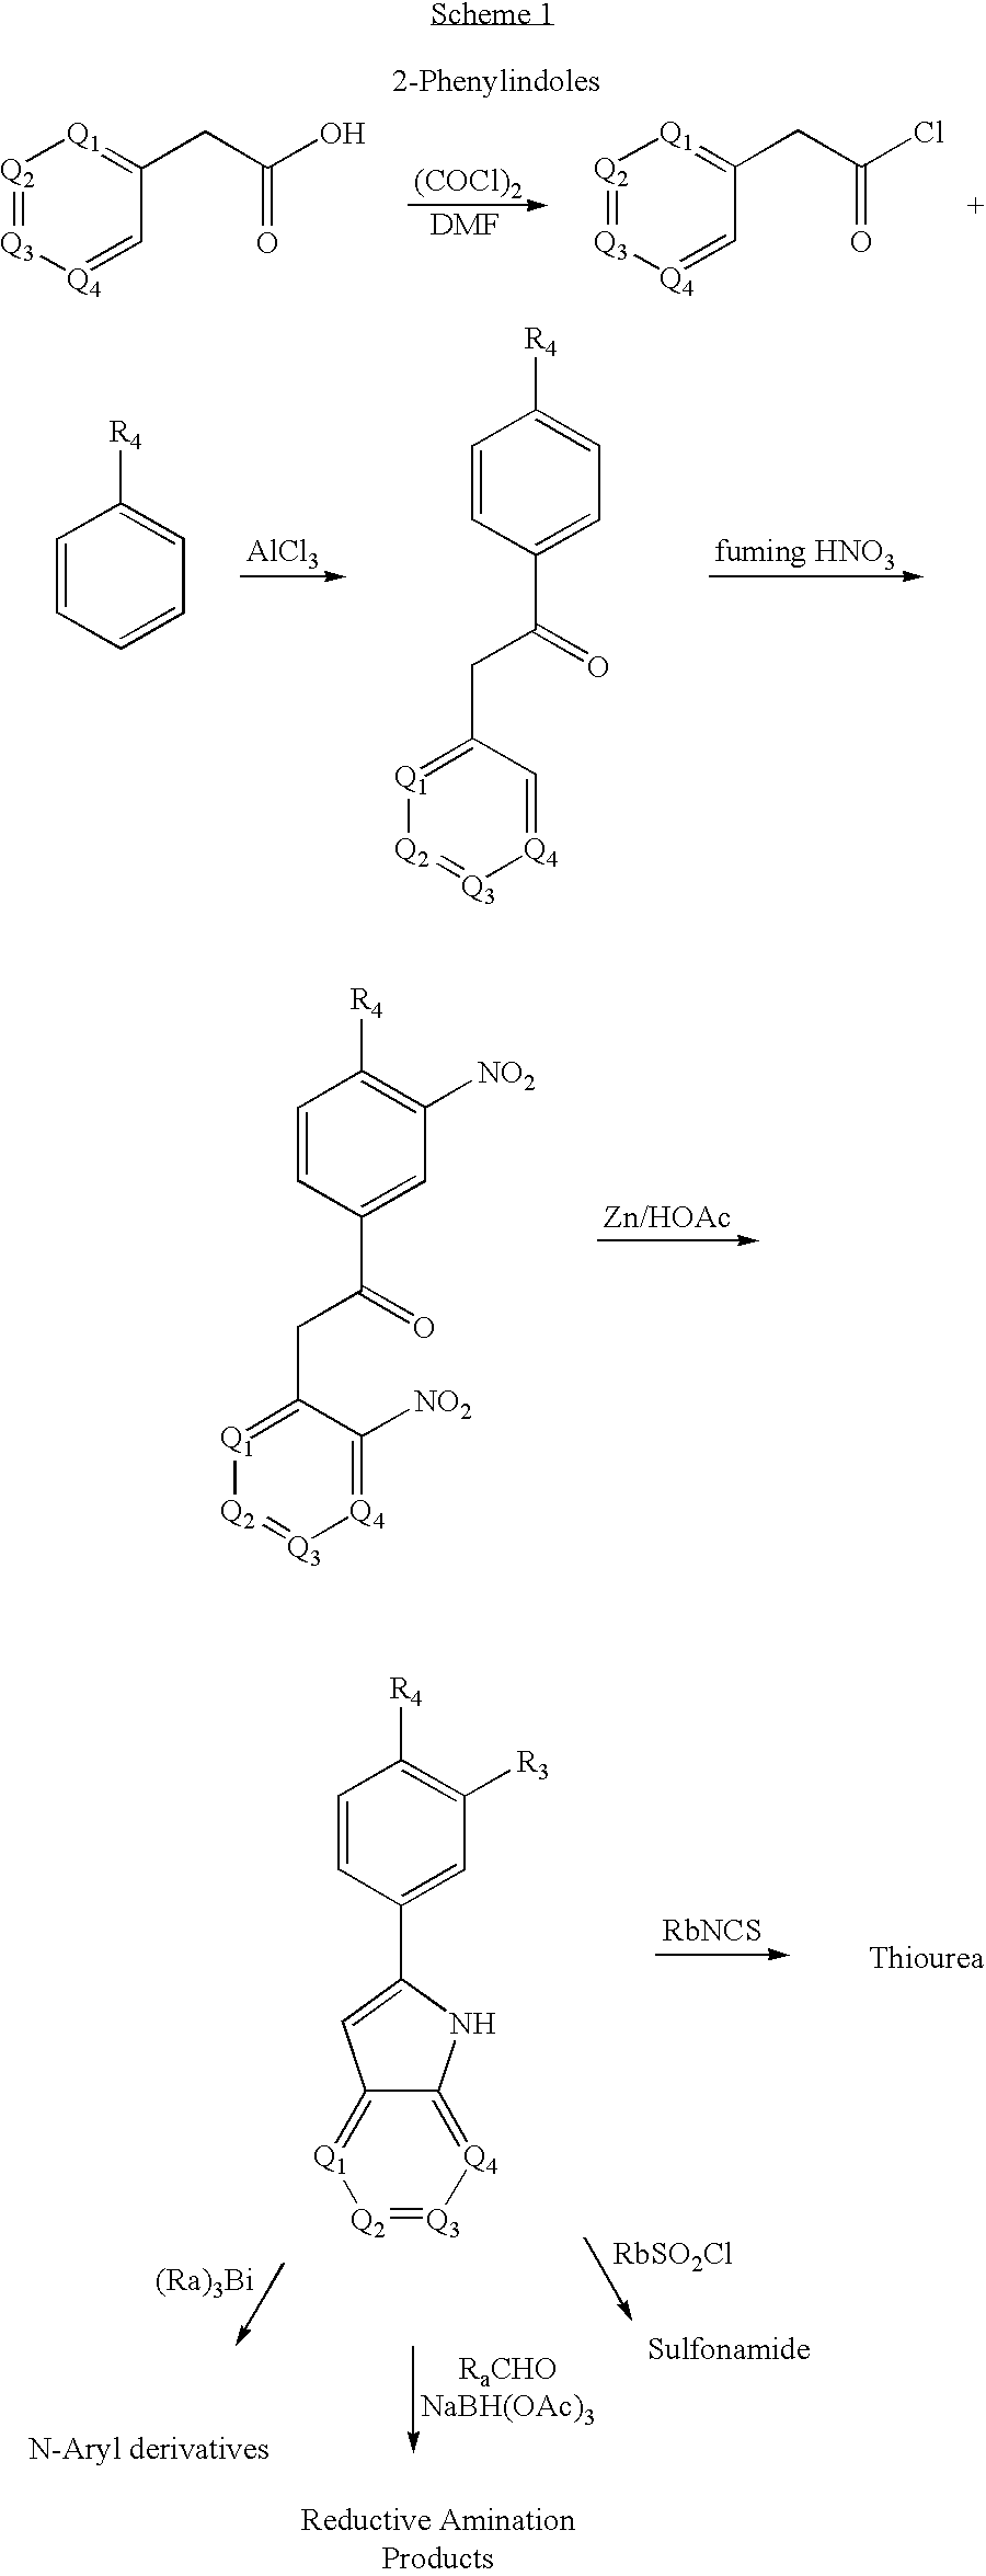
C1=CC=CC=C1[R4].[AlCl3].C1=CC(C(=O)CC2=[Q1][Q2]=[Q3][Q4]=C2)=CC=C1[R4].C1=CC(C(=O)CC2=[Q1][Q2]=[Q3][Q4]=C2[NO2])=CC([NO2])=C1[R4].C1=CC(C2=CC3=[Q1][Q2]=[Q3][Q4]=C3N2)=CC([R3])=C1[R4].[RbNCS].[(Ra)3Bi].[RbSO2Cl].[Q2]1=[Q3][Q4]=CC(CC(O)=O)=[Q1]1.[(COCl)2].[Q2]1=[Q3][Q4]=CC(CC(Cl)=O)=[Q1]1
